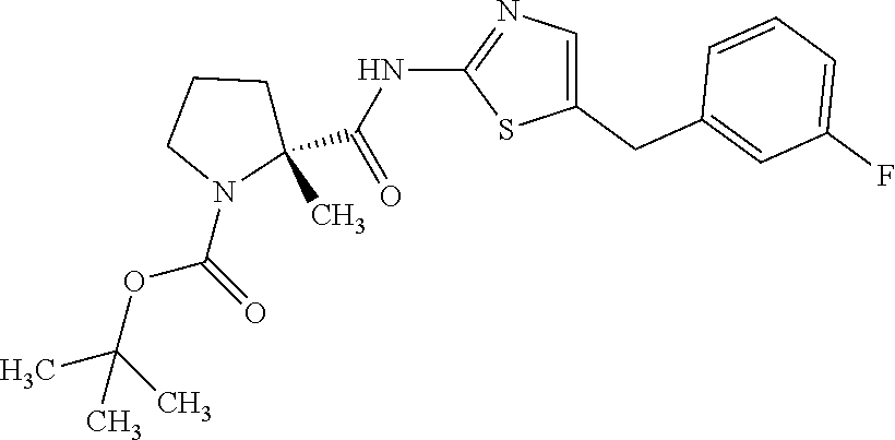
C1(CC2=CC(F)=CC=C2)=CN=C(NC(=O)C2(C)CCCN2C(=O)OC(C)(C)C)S1
